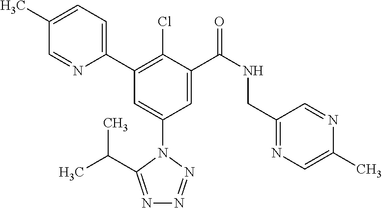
C1=C(C)C=NC(C2=C(Cl)C(C(NCC3=NC=C(C)N=C3)=O)=CC(N3C(C(C)C)=NN=N3)=C2)=C1
